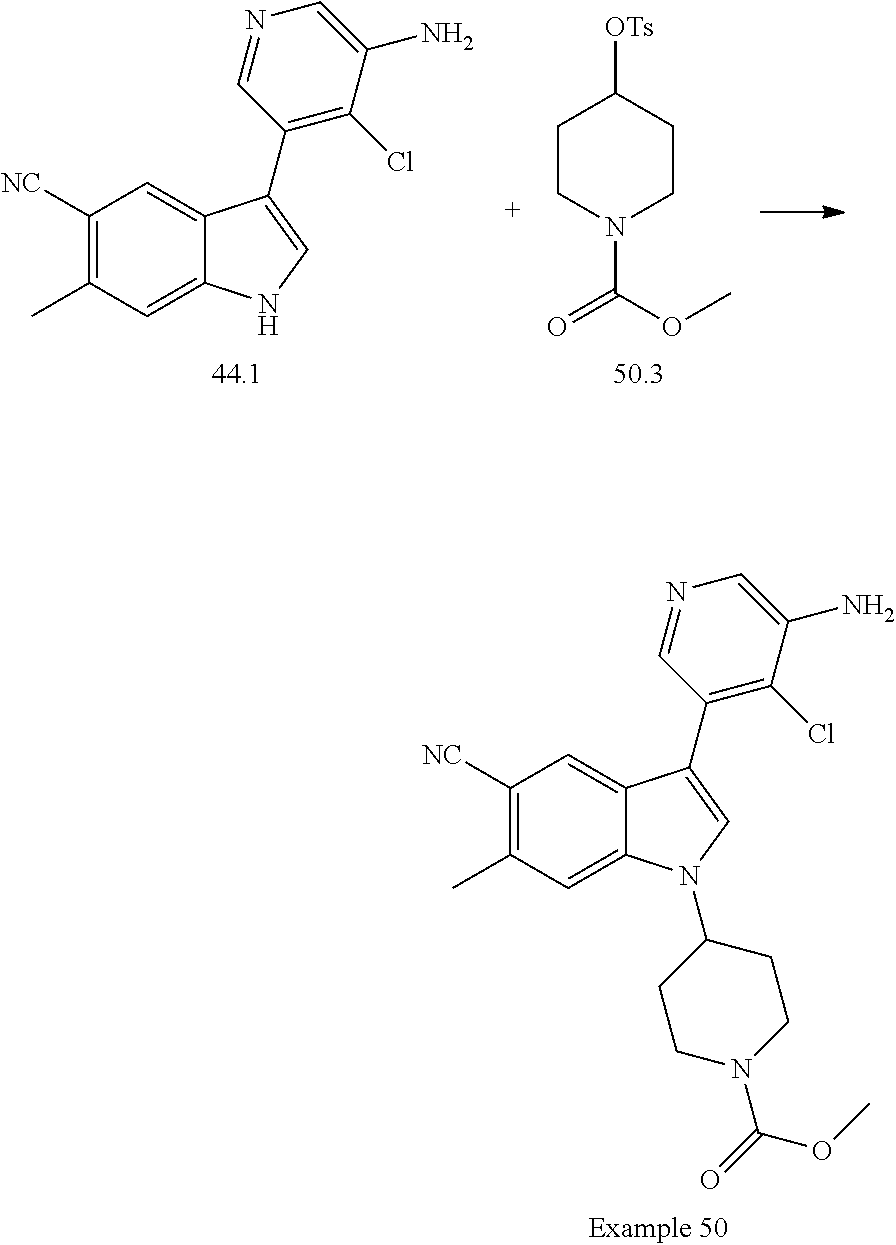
[OTs]C1CCN(C(OC)=O)CC1.C1([NC])=C(C)C=C2C(=C1)C(C1=C(Cl)C(N)=CN=C1)=CN2.C1([NC])=C(C)C=C2C(=C1)C(C1=C(Cl)C(N)=CN=C1)=CN2C1CCN(C(=O)OC)CC1
